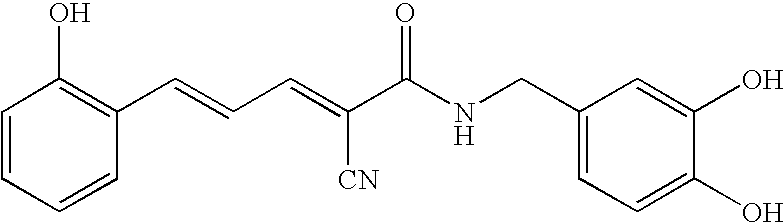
C1=CC=CC(C=CC=C(C(NCC2=CC=C(O)C(O)=C2)=O)[CN])=C1O
